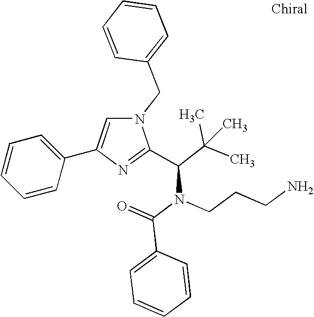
N1(CC2=CC=CC=C2)C=C(C2=CC=CC=C2)N=C1C(C(C)(C)C)N(C(=O)C1=CC=CC=C1)CCCN
